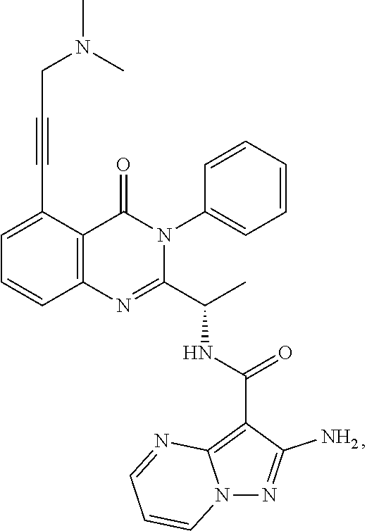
C1=C(C#CCN(C)C)C2=C(C=C1)N=C(C(C)NC(=O)C1=C3N(N=C1N)C=CC=N3)N(C1=CC=CC=C1)C2=O
